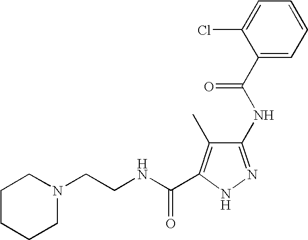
C1CCCN(CCNC(=O)C2=C(C)C(NC(C3=CC=CC=C3Cl)=O)=NN2)C1
